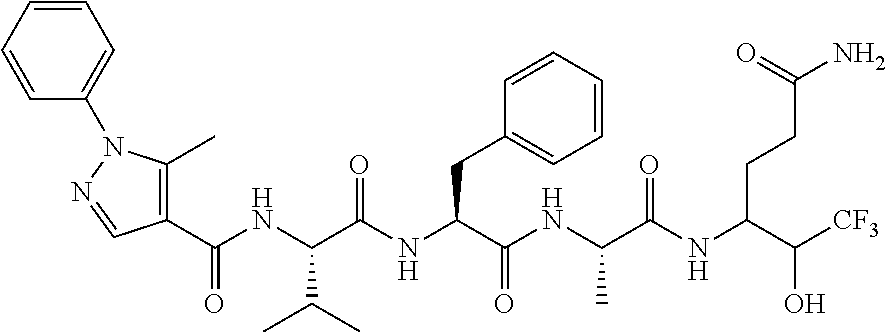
C1(C(NC(C(NC(C(NC(C(NC(C([CF3])O)CCC(N)=O)=O)C)=O)CC2=CC=CC=C2)=O)C(C)C)=O)=C(C)N(C2=CC=CC=C2)N=C1
